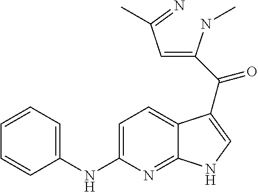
C1=C2C(=NC(NC3=CC=CC=C3)=C1)NC=C2C(C(=CC(=N)C)NC)=O
